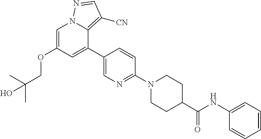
C1=C(OCC(O)(C)C)C=C(C2=CN=C(N3CCC(C(=O)NC4=CC=CC=C4)CC3)C=C2)C2=C([CN])C=NN12
